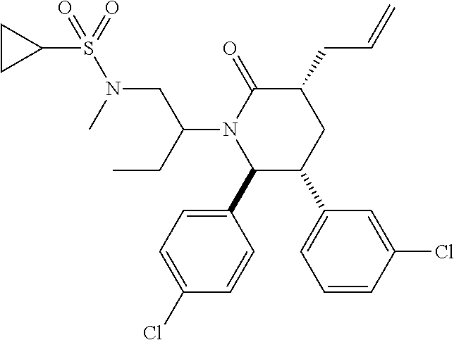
C1(C2=CC=C(Cl)C=C2)C(C2=CC=CC(Cl)=C2)CC(CC=C)C(=O)N1C(CC)CN(S(=O)(C1CC1)=O)C
